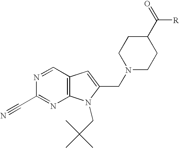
N1=CC2=C(N=C1C#N)N(CC(C)(C)C)C(CN1CCC(C(=O)[R])CC1)=C2
